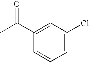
C1(C(C)=O)=CC(Cl)=CC=C1
